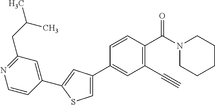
C1(C2=CC(C#C)=C(C(N3CCCCC3)=O)C=C2)=CSC(C2=CC(CC(C)C)=NC=C2)=C1
